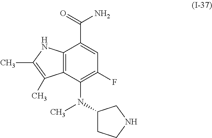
C12=C(C(N(C3CCNC3)C)=C(F)C=C1C(=O)N)C(C)=C(C)N2
